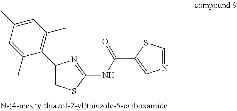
C1(C2=C(C)C=C(C)C=C2C)=CSC(NC(C2=CN=CS2)=O)=N1
